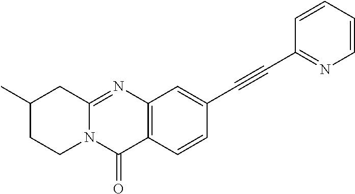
C12=C(C=CC(C#CC3=NC=CC=C3)=C1)C(=O)N1C(=N2)CC(C)CC1
